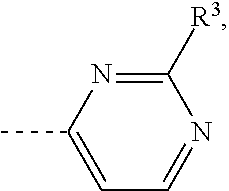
C1=C(C)N=C([R3])N=C1
